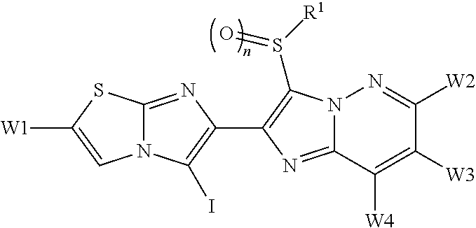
N12C(=NC(C3=C(S([R1])=O)N4C(=N3)C([W4])=C([W3])C([W2])=N4)=C1I)SC([W1])=C2
